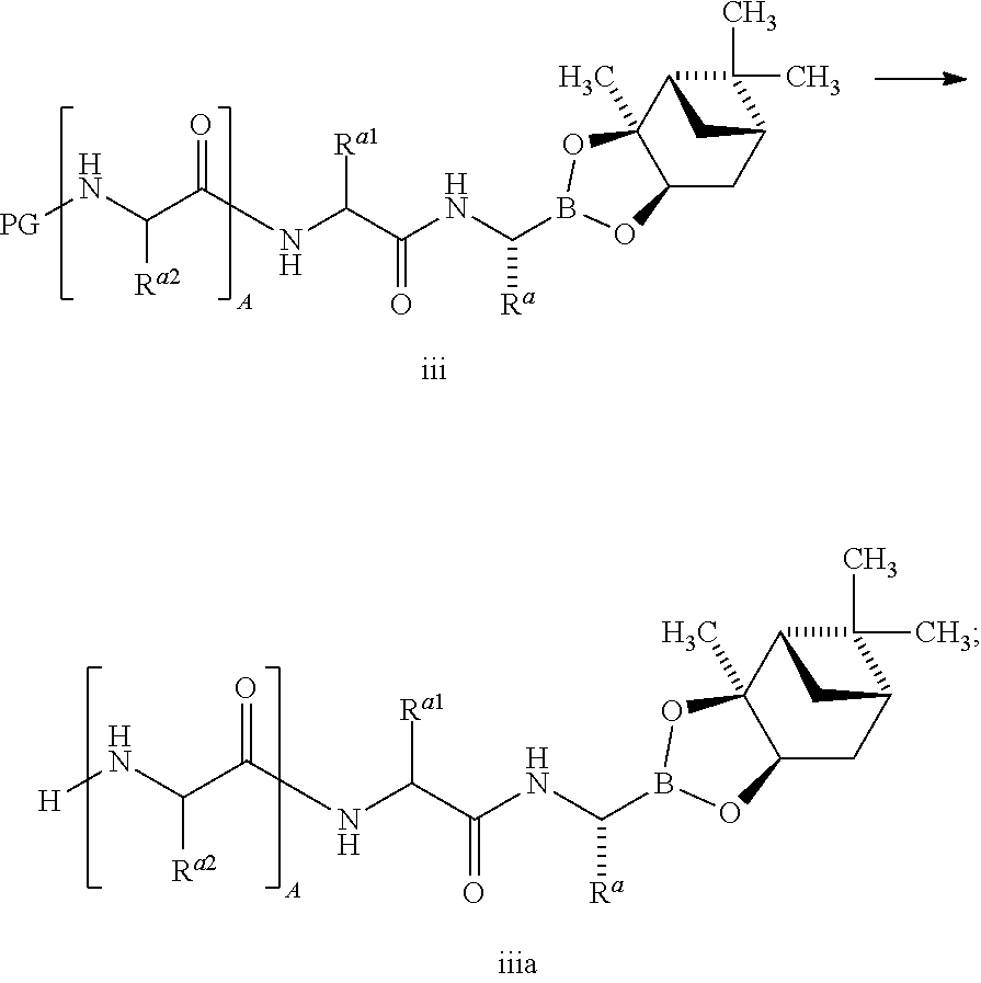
C(NC(C(NC(C([Ra2])N[H])=O)[Ra1])=O)([Ra])B1OC2(C)C(CC3C(C)(C)C2C3)O1.C(NC(C(NC(C([Ra2])N[PG])=O)[Ra1])=O)([Ra])B1OC2(C)C(CC3C(C)(C)C2C3)O1
